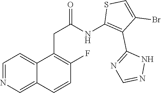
C1=NC=C2C(=C1)C(CC(=O)NC1=C(C3=NC=NN3)C(Br)=CS1)=C(F)C=C2
